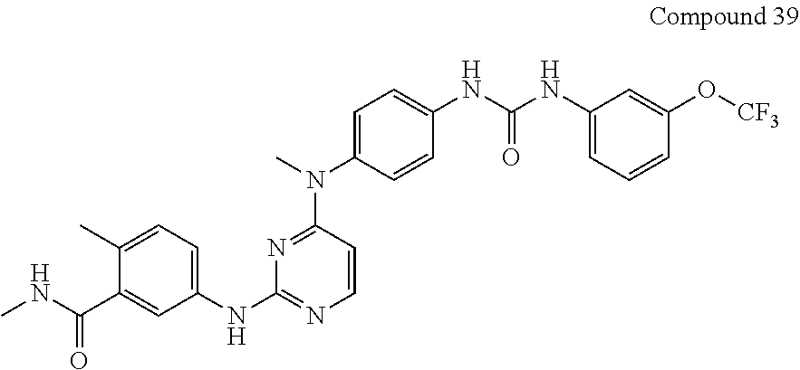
C1(C)=CC=C(NC2=NC=CC(N(C)C3=CC=C(NC(NC4=CC=CC(O[CF3])=C4)=O)C=C3)=N2)C=C1C(NC)=O
